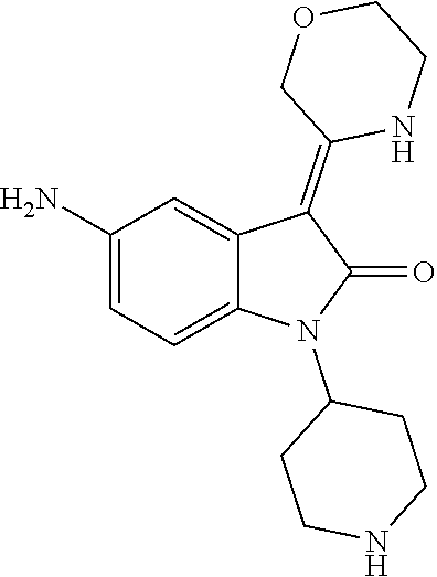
C1(N)=CC=C2C(=C1)C(=C1NCCOC1)C(=O)N2C1CCNCC1
